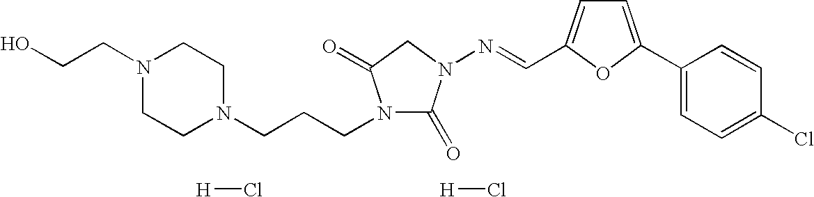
Cl[H].Cl[H].N1(CCO)CCN(CCCN2C(=O)N(N=CC3=CC=C(C4=CC=C(Cl)C=C4)O3)CC2=O)CC1
